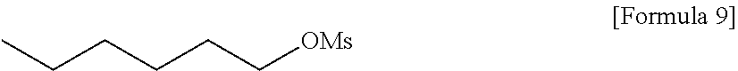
CCCCCC[OMs]
